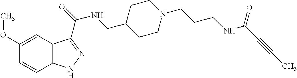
COC1=CC2=C(C=C1)NN=C2C(=O)NCC1CCN(CCCNC(C#CC)=O)CC1
